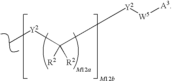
C[Y2]C([R2])([R2])[Y2][W5][A3]
